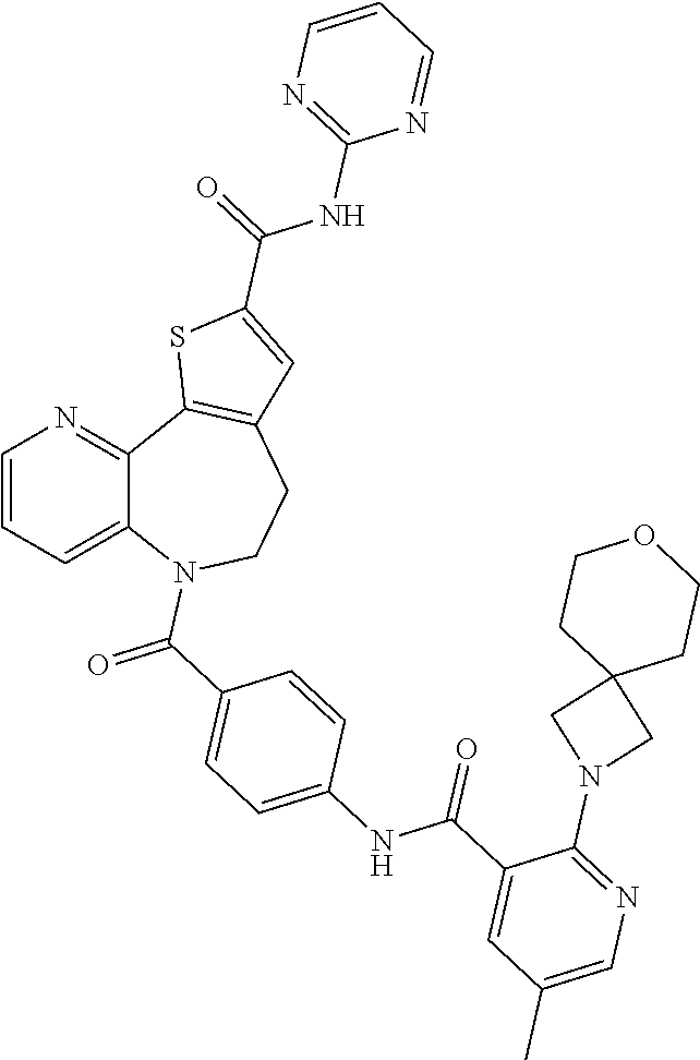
C1=CC=C2C(=N1)C1=C(CCN2C(C2=CC=C(NC(C3=CC(C)=CN=C3N3CC4(C3)CCOCC4)=O)C=C2)=O)C=C(C(NC2=NC=CC=N2)=O)S1
